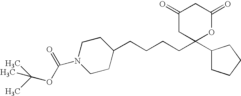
C1CC(CCCCC2(C3CCCC3)OC(=O)CC(=O)C2)CCN1C(OC(C)(C)C)=O
